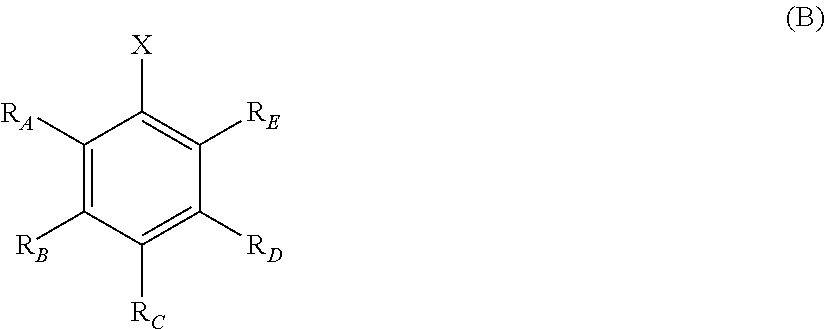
C1([RA])=C([RB])C([RC])=C([RD])C([RE])=C1[X]
